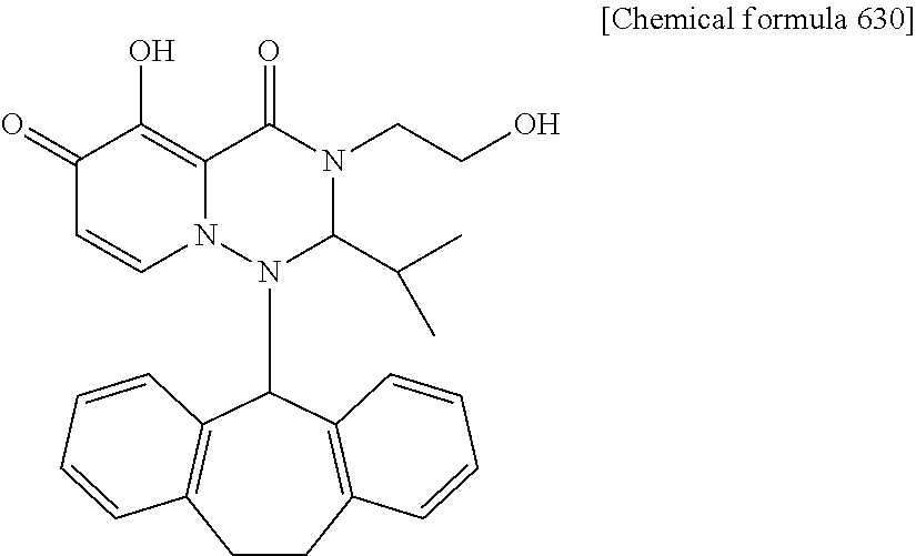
C1(=O)C=CN2C(=C1O)C(=O)N(CCO)C(C(C)C)N2C1C2=C(CCC3=C1C=CC=C3)C=CC=C2
